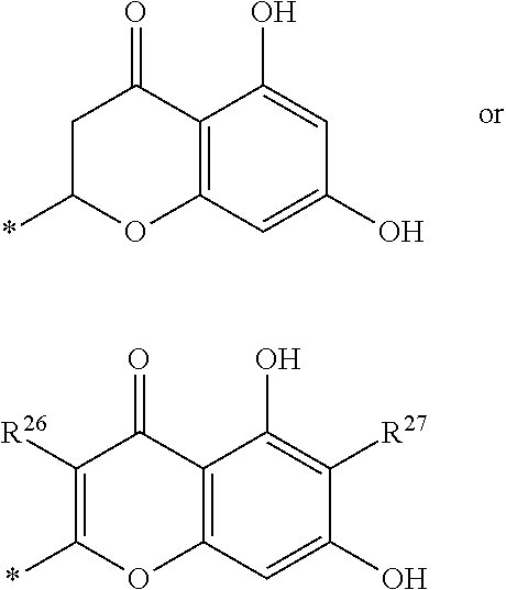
C12=C(C=C(O)C=C1O)OC(*)CC2=O.C12=C(C=C(O)C([R27])=C1O)OC(*)=C([R26])C2=O
